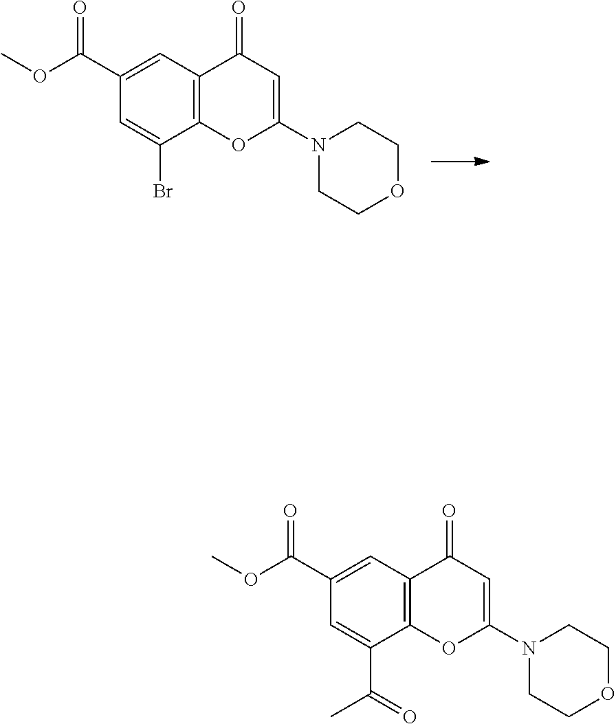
C1=C(C(OC)=O)C=C(Br)C2=C1C(=O)C=C(N1CCOCC1)O2.C1=C(C(=O)OC)C=C(C(=O)C)C2=C1C(=O)C=C(N1CCOCC1)O2
